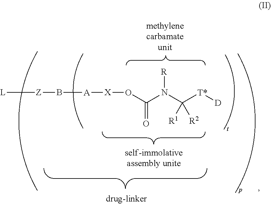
[X](OC(N(C([T*][D])([R1])[R2])[R])=O)[A]B[Z][L]
